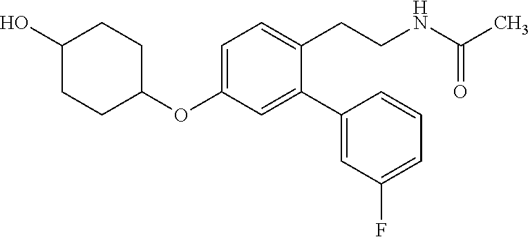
C1(OC2=CC=C(CCNC(C)=O)C(C3=CC(F)=CC=C3)=C2)CCC(O)CC1
